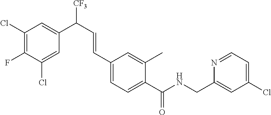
C1(Cl)=C(F)C(Cl)=CC(C([CF3])C=CC2=CC=C(C(NCC3=CC(Cl)=CC=N3)=O)C(C)=C2)=C1
